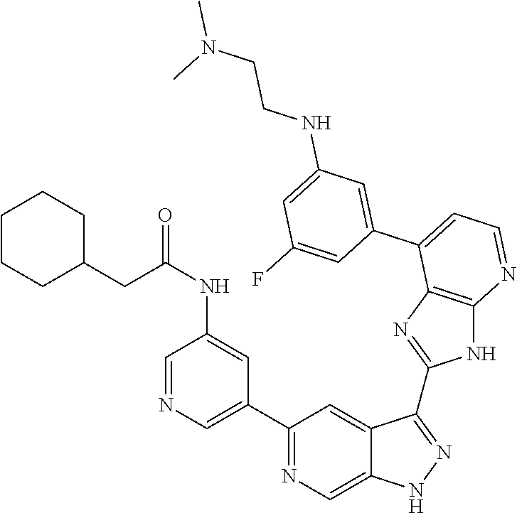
C1(C2=NC=C3C(=C2)C(C2=NC4=C(N2)N=CC=C4C2=CC(NCCN(C)C)=CC(F)=C2)=NN3)=CN=CC(NC(CC2CCCCC2)=O)=C1
